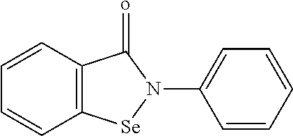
C12=C(C=CC=C1)C(=o)N(C1=CC=CC=C1)[Se]2
